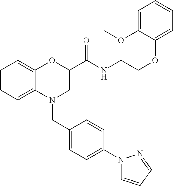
C1=CC=C2C(=C1)OC(C(NCCOC1=CC=CC=C1OC)=O)CN2CC1=CC=C(N2C=CC=N2)C=C1
